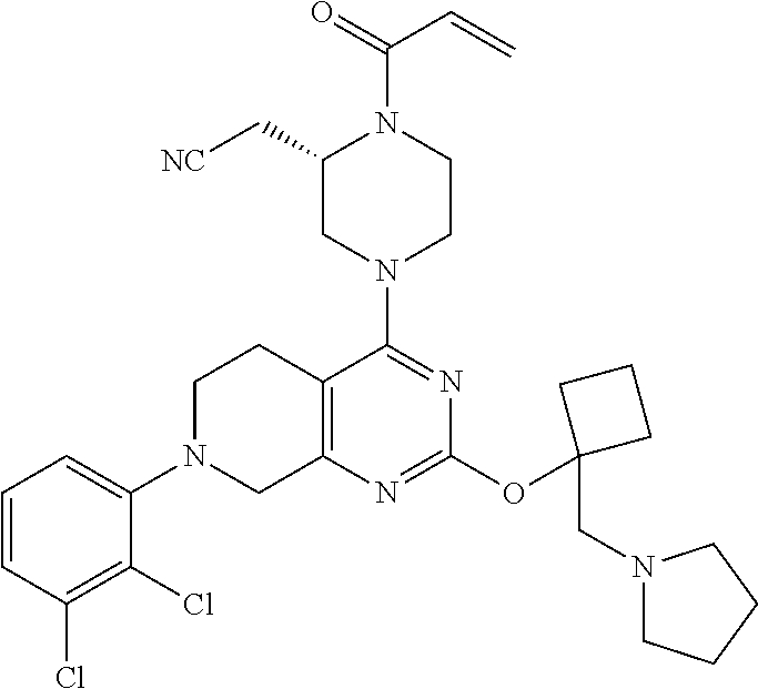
C1=CC(Cl)=C(Cl)C(N2CC3=C(CC2)C(N2CCN(C(=O)C=C)C(C[NC])C2)=NC(OC2(CN4CCCC4)CCC2)=N3)=C1
